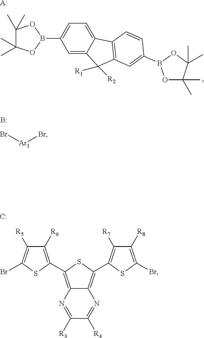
[A:].C1=C2C(=CC=C1B1OC(C)(C)C(C)(C)O1)C1=C(C2([R1])[R2])C=C(B2OC(C)(C)C(C)(C)O2)C=C1.B.Br[Ar1]Br.[C:].C1([R6])=C(C2=C3C(=C(C4=C([R7])C([R8])=C(Br)S4)S2)N=C([R4])C([R3])=N3)SC(Br)=C1[R5]
